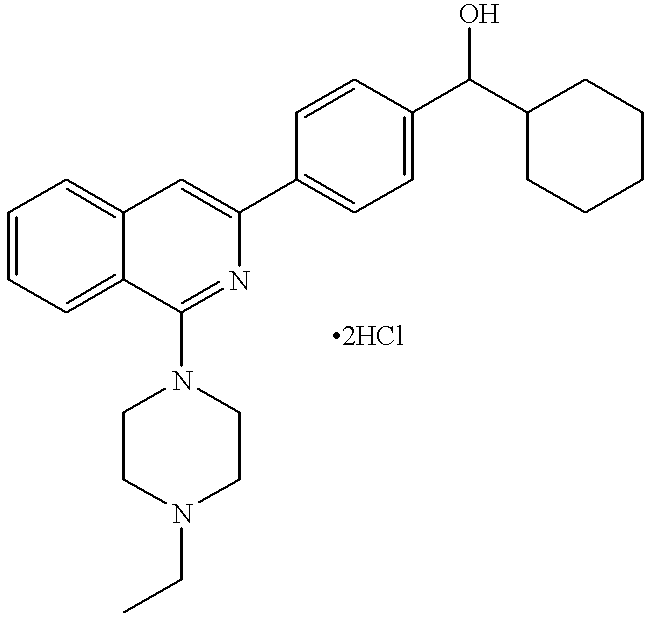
C1=CC=C2C(=C1)C=C(C1=CC=C(C(C3CCCCC3)O)C=C1)N=C2N1CCN(CC)CC1
